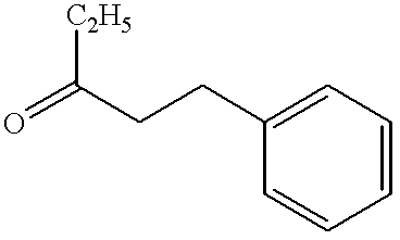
O=C(CCC1=CC=CC=C1)[C2H5]
